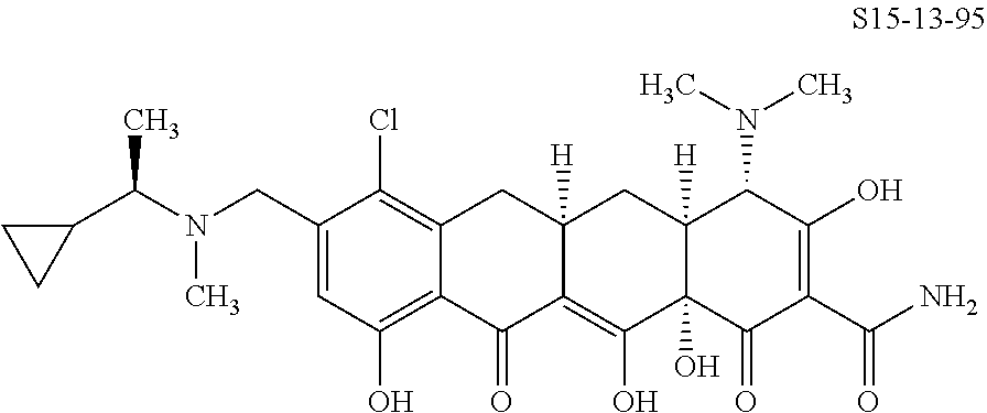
C1(CN(C(C2CC2)C)C)=CC(O)=C2C(=C1Cl)CC1([H])C(=C(O)C3(O)C([H])(C1)C(N(C)C)C(O)=C(C(N)=O)C3=O)C2=O
